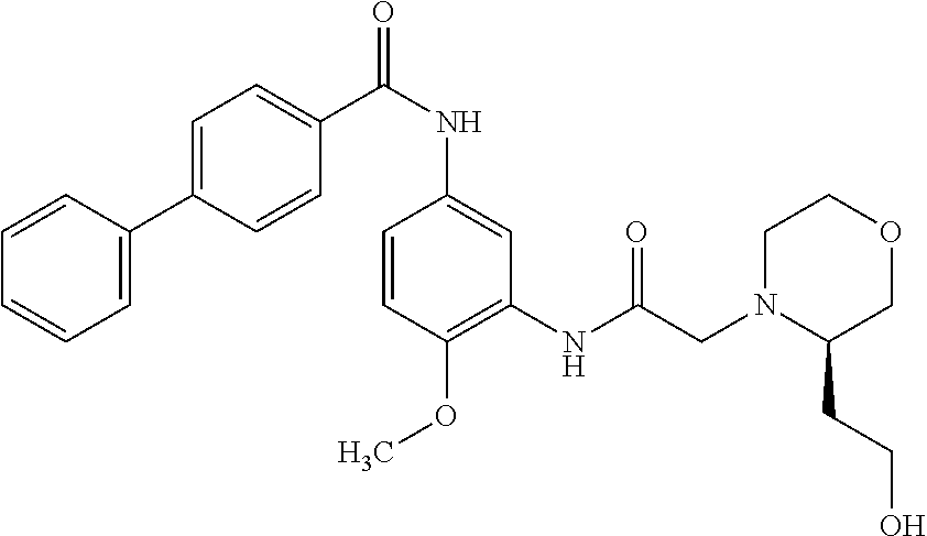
C1=CC(C2=CC=C(C(NC3=CC(NC(CN4C(CCO)COCC4)=O)=C(OC)C=C3)=O)C=C2)=CC=C1
